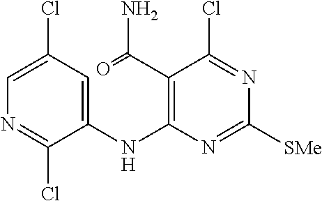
C1=C(Cl)C=C(NC2=C(C(=O)N)C(Cl)=NC([SMe])=N2)C(Cl)=N1
